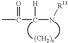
CC(C(N[R13])[H])=O
